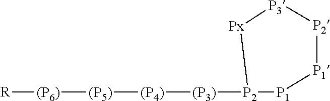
[(P3)]([P2]1[P1][P1][P2][P3][Px]1)[(P4)][(P5)][(P6)][R]
